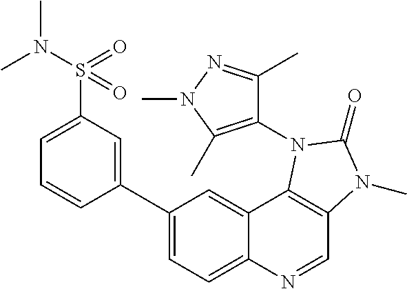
C1=C(S(N(C)C)(=O)=O)C=C(C2=CC=C3C(=C2)C2=C(C=N3)N(C)C(=O)N2C2=C(C)N(C)N=C2C)C=C1
